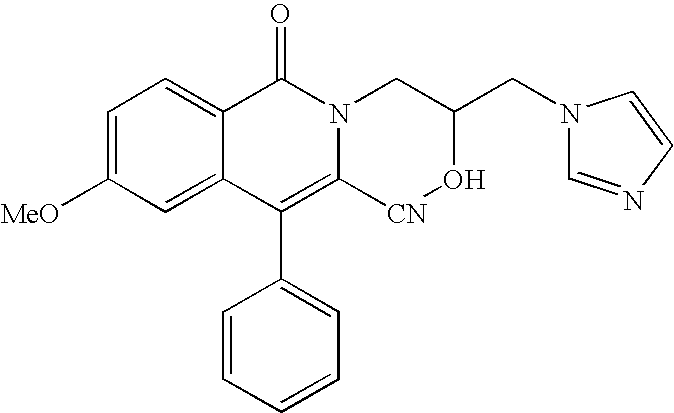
C1=C([MeO])C=C2C(=C1)C(=O)N1C(=C2C2=CC=CC=C2)[CN]OC(CN2C=NC=C2)C1
